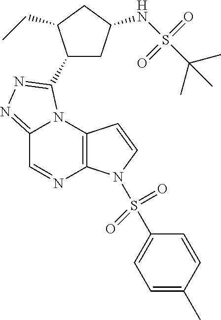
C12=NN=C(C3CC(NS(C(C)(C)C)(=O)=O)CC3CC)N1C1=C(N=C2)N(S(C2=CC=C(C)C=C2)(=O)=O)C=C1
